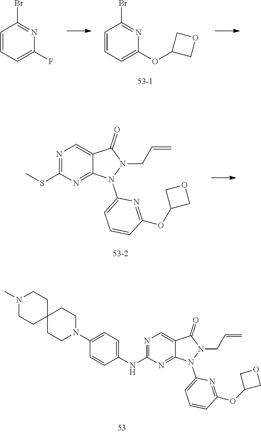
C1=CC=C(F)N=C1Br.C1=CC=C(OC2COC2)N=C1Br.N1=C(SC)N=C2C(=C1)C(=O)N(CC=C)N2C1=CC=CC(OC2COC2)=N1.N1=C(NC2=CC=C(N3CCC4(CC3)CCN(C)CC4)C=C2)N=C2C(=C1)C(=O)N(CC=C)N2C1=CC=CC(OC2COC2)=N1
